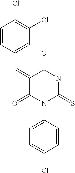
C1=CC(C=C2C(=O)N(C3=CC=C(Cl)C=C3)C(=S)NC2=O)=CC(Cl)=C1Cl
